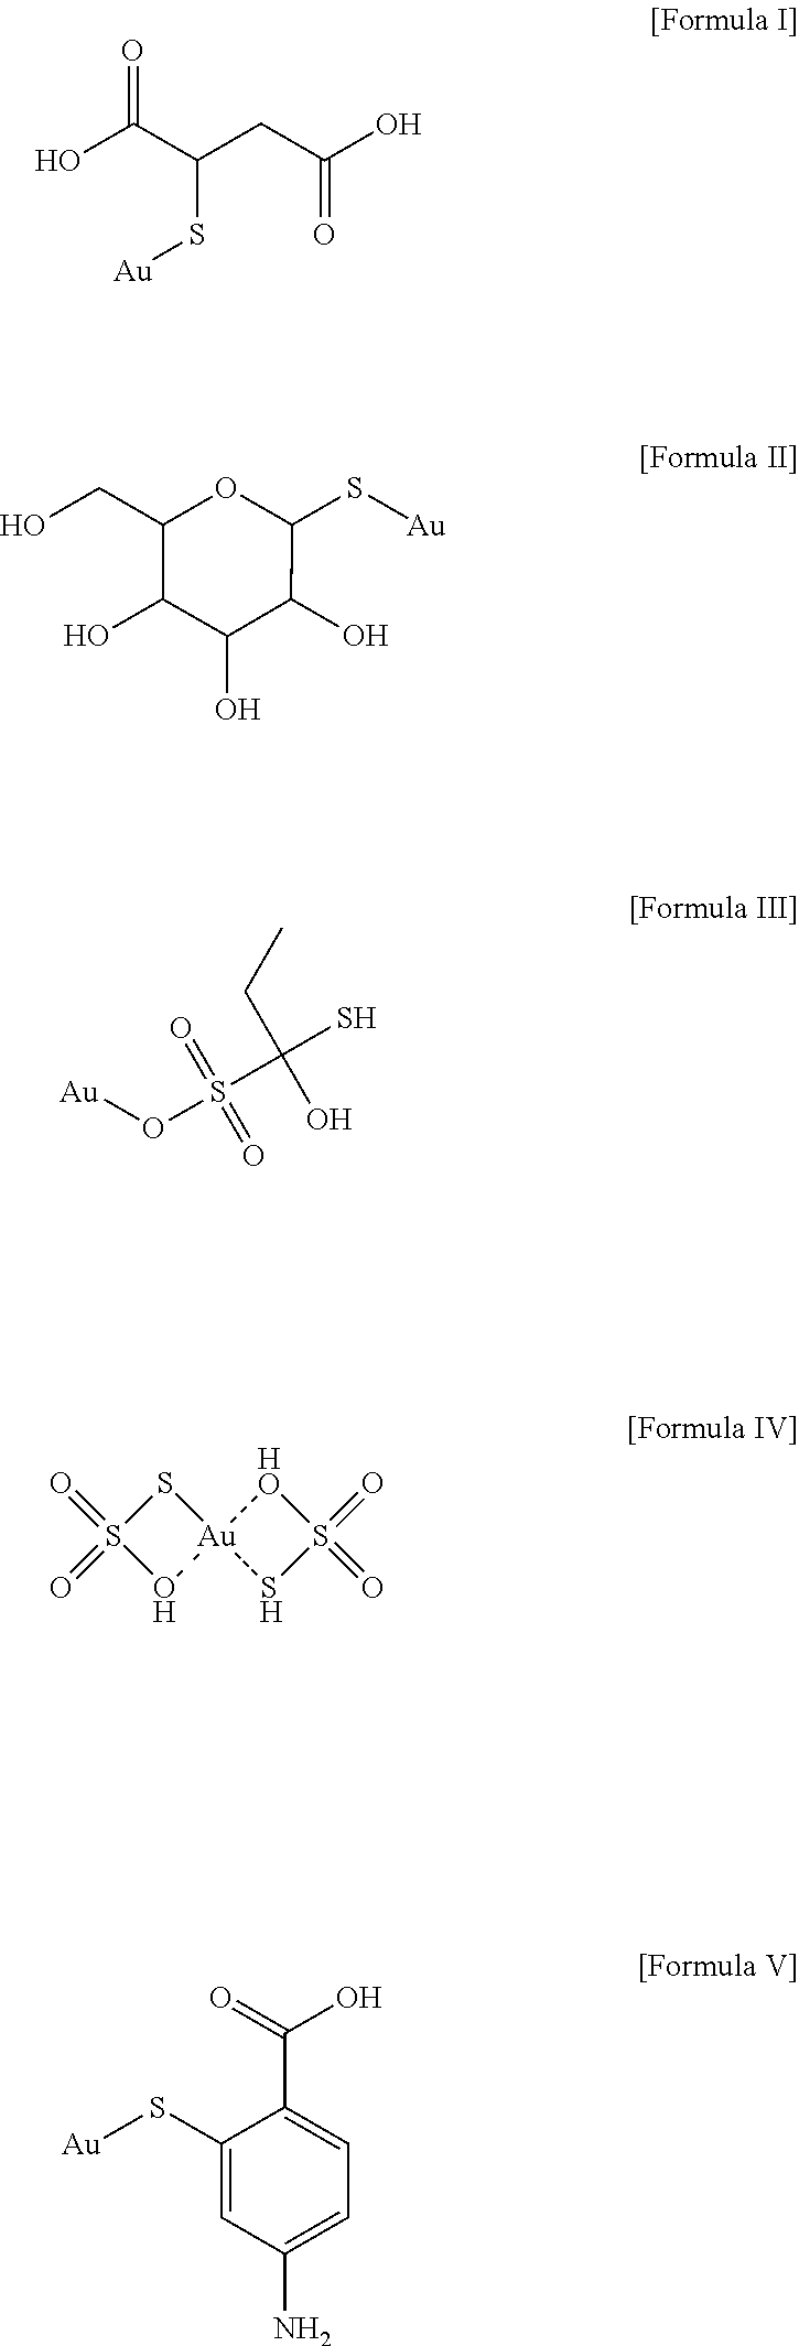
[Au]SC(CC(=O)O)C(O)=O.OC1C(O)C(O)C(S[Au])OC1CO.O(S(C(S)(CC)O)(=O)=O)[Au].[HO]1[Au]2(SS1(=O)=O)SS(=O)(=O)O2.C1(S[Au])=CC(N)=CC=C1C(O)=O
